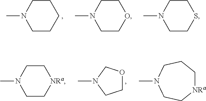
CN1CCSCC1.CN1CCOCC1.CN1CCCCC1.CN1CC[NRa]CC1.C1OCN(C)C1.[NRa]1CCCN(C)CC1
